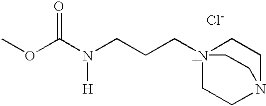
[Cl-].COC(N(CCC[N+]12CCN(CC1)CC2)[H])=O
